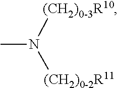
CN([(CH2)0-3R10])[(CH2)0-2R11]
